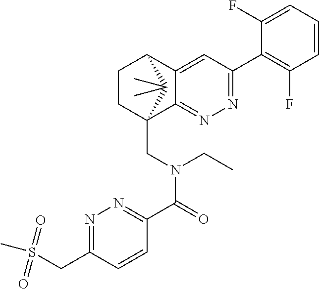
C12=CC(C3=C(F)C=CC=C3F)=NN=C1C1(CN(C(C3=NN=C(CS(C)(=O)=O)C=C3)=O)CC)CCC2C1(C)C
